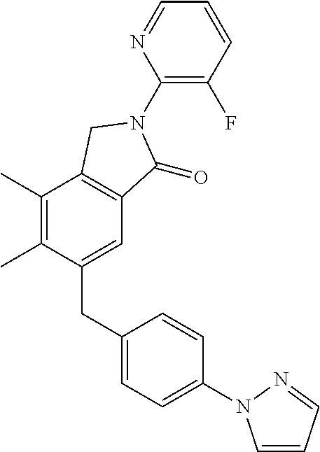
C1(N2C(=O)C3=C(C(C)=C(C)C(CC4=CC=C(N5C=CC=N5)C=C4)=C3)C2)=C(F)C=CC=N1
